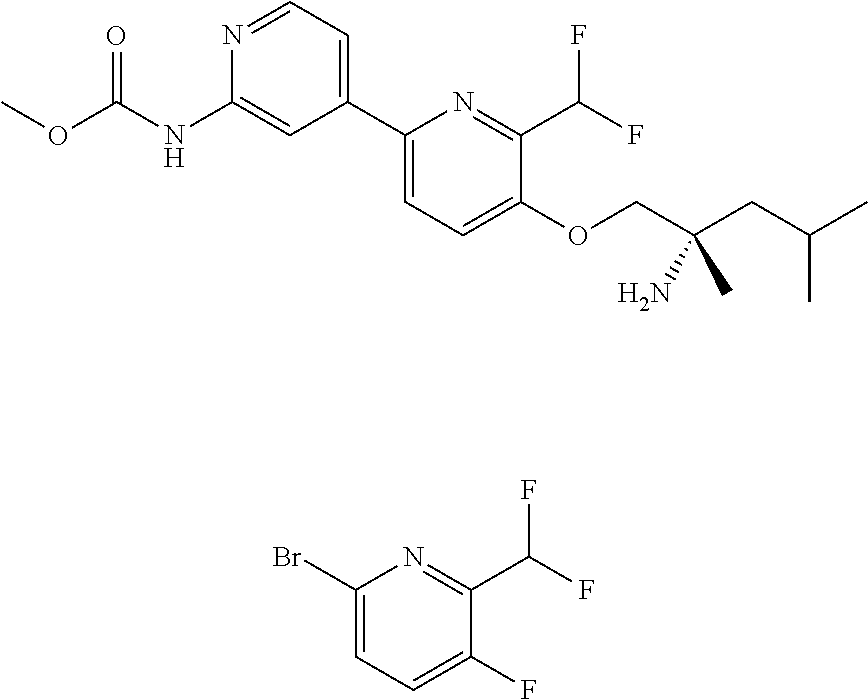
C1(C2=CC=C(OCC(CC(C)C)(N)C)C(C(F)F)=N2)=CC=NC(NC(OC)=O)=C1.C1(Br)=CC=C(F)C(C(F)F)=N1
